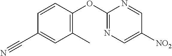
C1(OC2=NC=C([NO2])C=N2)=C(C)C=C(C#N)C=C1
